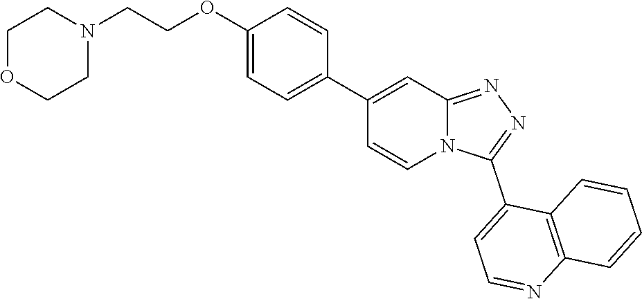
N12C(=NN=C1C1=CC=NC3=C1C=CC=C3)C=C(C1=CC=C(OCCN3CCOCC3)C=C1)C=C2
